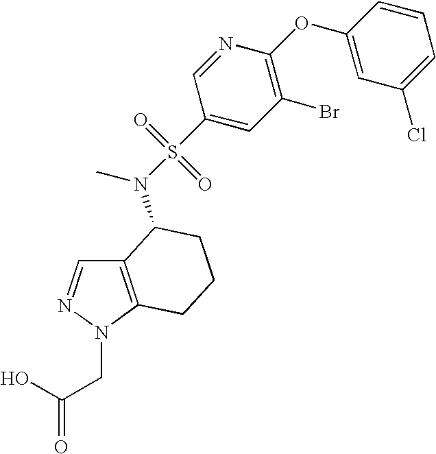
C12=C(N(CC(=O)O)N=C1)CCCC2N(S(C1=CC(Br)=C(OC2=CC(Cl)=CC=C2)N=C1)(=O)=O)C
